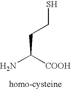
C(CCS)([COOH])N
